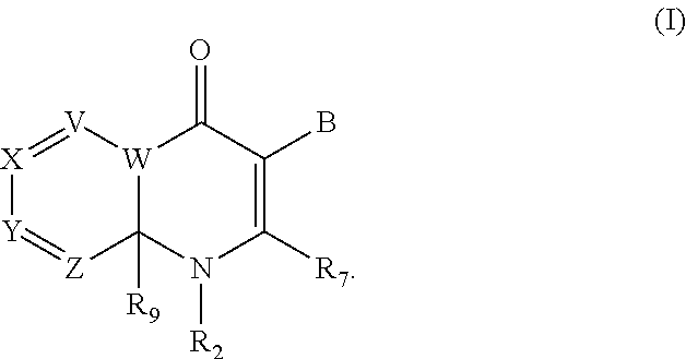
[V]1=[X][Y]=[Z]C2([R9])[W]1C(=O)C(B)=C([R7])N2[R2]
